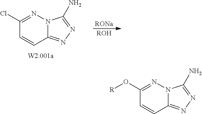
C1=CC2=NN=C(N)N2N=C1Cl.[RONa].[ROH].C1=CC2=NN=C(N)N2N=C1O[R]
